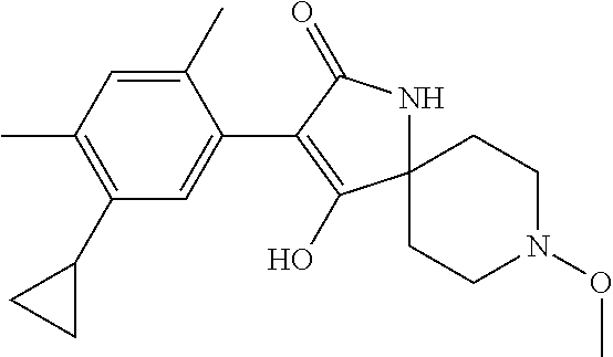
C1CN(OC)CCC12NC(=O)C(C1=CC(C3CC3)=C(C)C=C1C)=C2O
